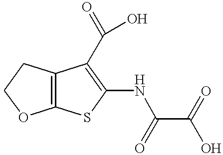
C12=C(SC(NC(C(=O)O)=O)=C1C(=O)O)OCC2
